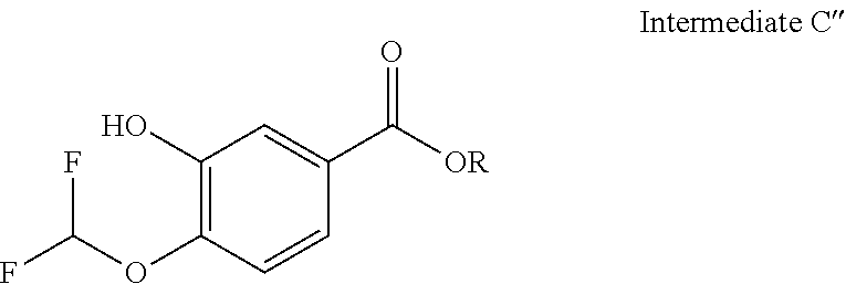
C1(O)=C(OC(F)F)C=CC(C([OR])=O)=C1
